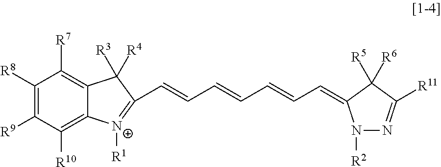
C1([R8])=C([R9])C([R10])=C2C(=C1[R7])C([R3])([R4])C(C=CC=CC=CC=C1N([R2])N=C([R11])C1([R5])[R6])=[N+]2[R1]
